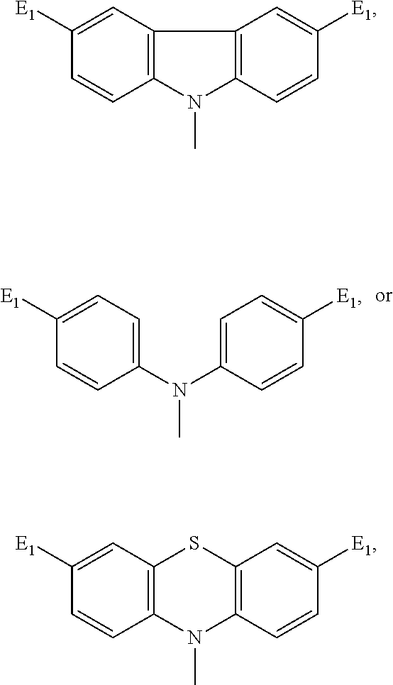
C1=C(N(C2=CC=C([E1])C=C2)C)C=CC([E1])=C1.C12=C(C=CC([E1])=C1)N(C)C1=C2C=C([E1])C=C1.C12=C(C=CC([E1])=C1)N(C)C1=C(C=C([E1])C=C1)S2
